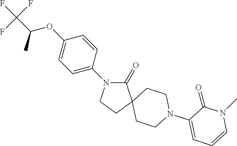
C1(=O)N(C2=CC=C(OC(C(F)(F)F)C)C=C2)CCC12CCN(C1=CC=CN(C)C1=O)CC2
